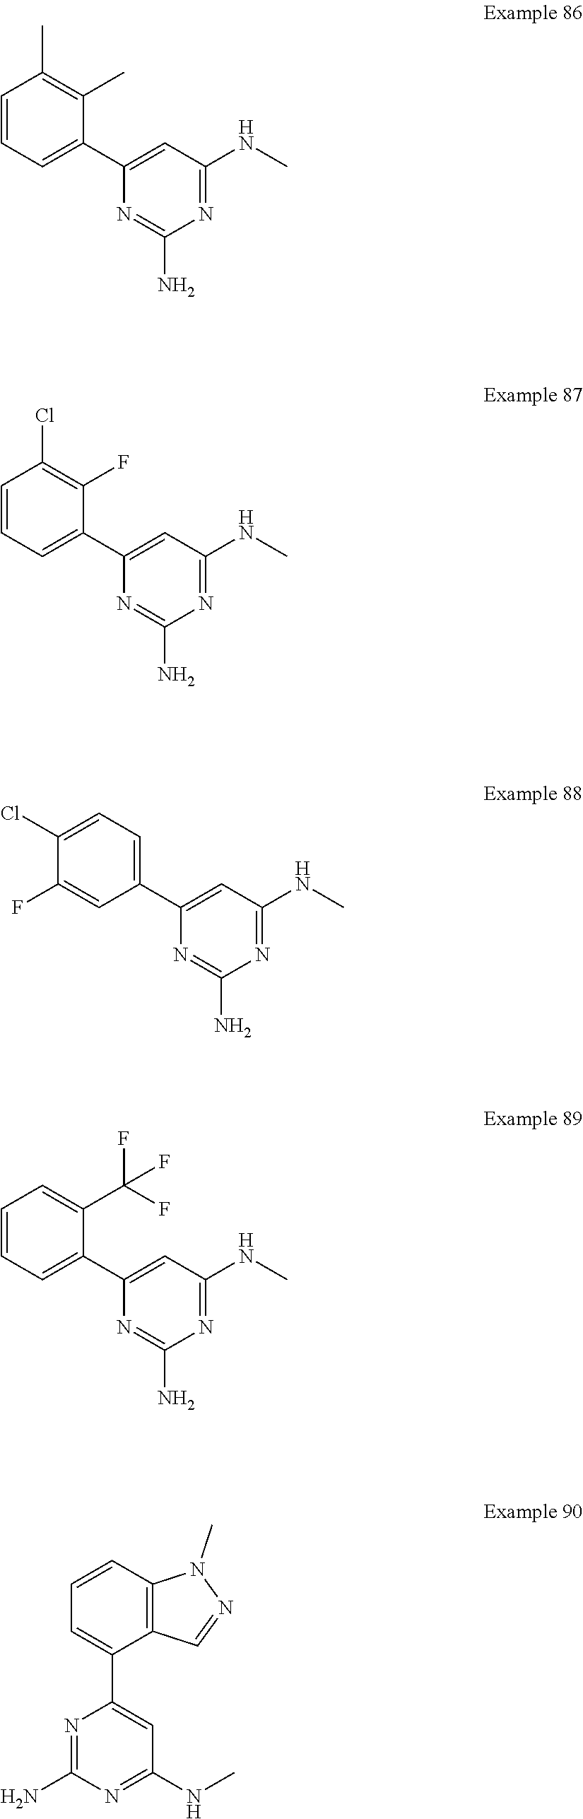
C1=CC=C(C2=CC(NC)=NC(N)=N2)C(C)=C1C.C1=CC=C(C2=CC(NC)=NC(N)=N2)C(F)=C1Cl.C1(Cl)=CC=C(C2=CC(NC)=NC(N)=N2)C=C1F.C1=CC=C(C2=CC(NC)=NC(N)=N2)C(C(F)(F)F)=C1.C1=CC2=C(C(C3=CC(NC)=NC(N)=N3)=C1)C=NN2C
